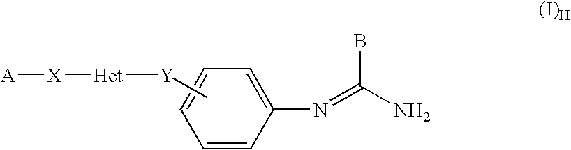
C1=CC(N=C(N)B)=CC=C1.C[Y][Het][X][A].[(I)H]
